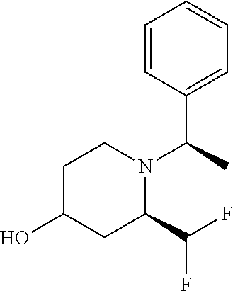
C1=CC(C(C)N2C(C(F)F)CC(O)CC2)=CC=C1
